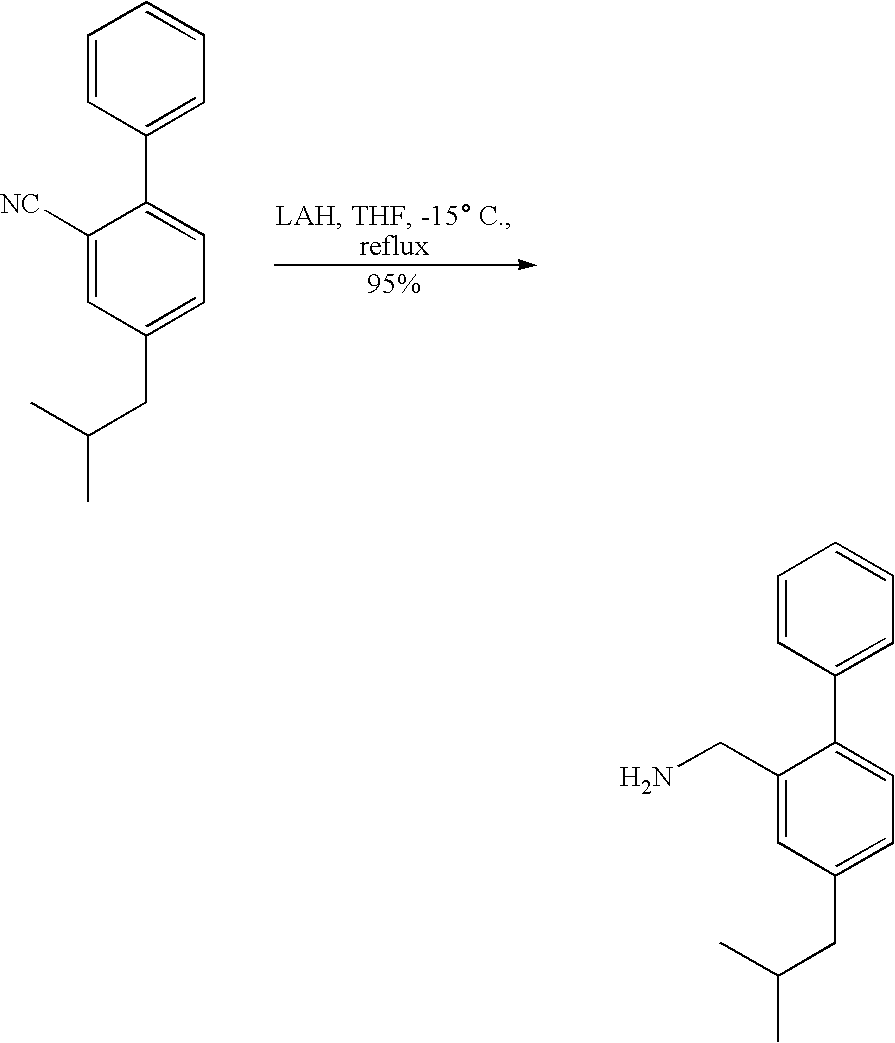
C1([NC])=CC(CC(C)C)=CC=C1C1=CC=CC=C1.C1(CN)=CC(CC(C)C)=CC=C1C1=CC=CC=C1
